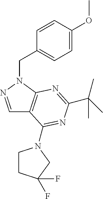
C1=NN(CC2=CC=C(OC)C=C2)C2=C1C(N1CCC(F)(F)C1)=NC(C(C)(C)C)=N2
